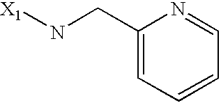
[X1]NCC1=CC=CC=N1
